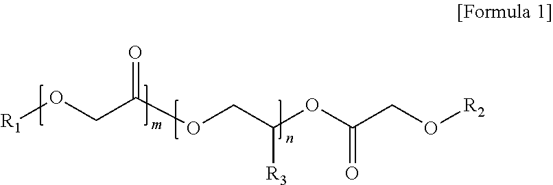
[R1]OCC(OCC(OC(CO[R2])=O)[R3])=O
